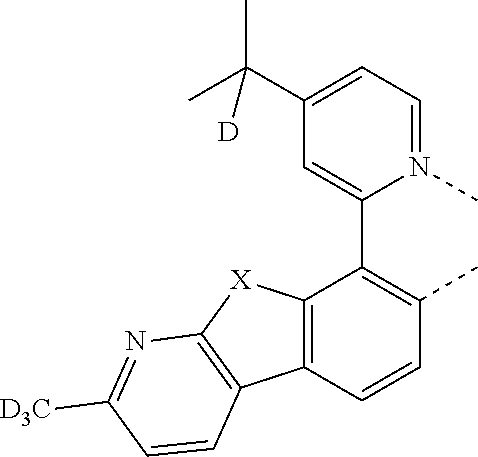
C12=C(C=CC(C)=C1C1=CC(C(C)(C)[D])=CC=N1C)C1=C([X]2)N=C([D3C])C=C1
